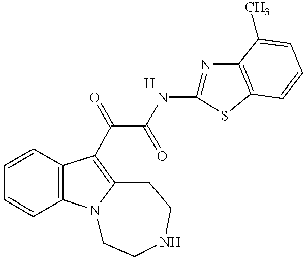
C1=CC2=C(C=C1)C(C(C(NC1=NC3=C(S1)C=CC=C3C)=O)=O)=C1N2CCNCC1
